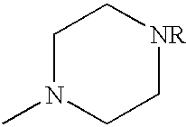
C1N(C)CC[NR]C1
